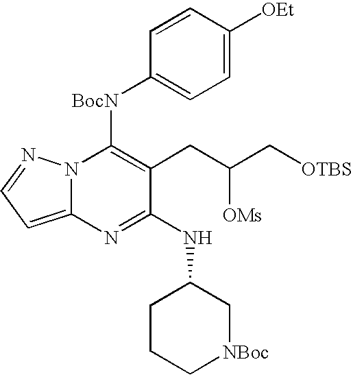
N12C(=CC=N1)N=C(NC1CCC[NBoc]C1)C(CC(C[OTBS])[OMs])=C2[BocN]C1=CC=C([OEt])C=C1
